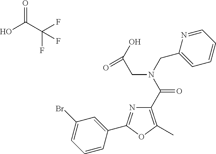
OC(=O)C(F)(F)F.C1(C(=O)N(CC(O)=O)CC2=CC=CC=N2)=C(C)OC(C2=CC(Br)=CC=C2)=N1
